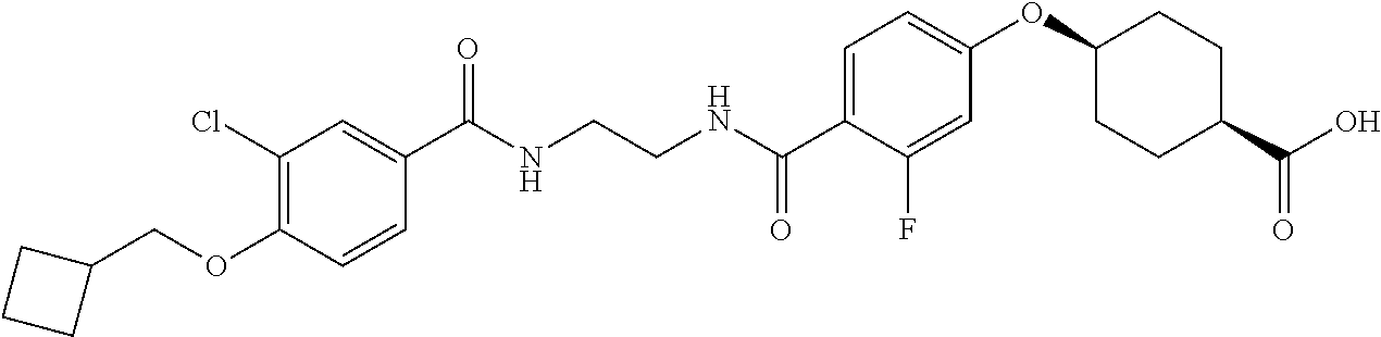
C1(C(NCCNC(C2=CC=C(OC3CCC(C(O)=O)CC3)C=C2F)=O)=O)=CC(Cl)=C(OCC2CCC2)C=C1
